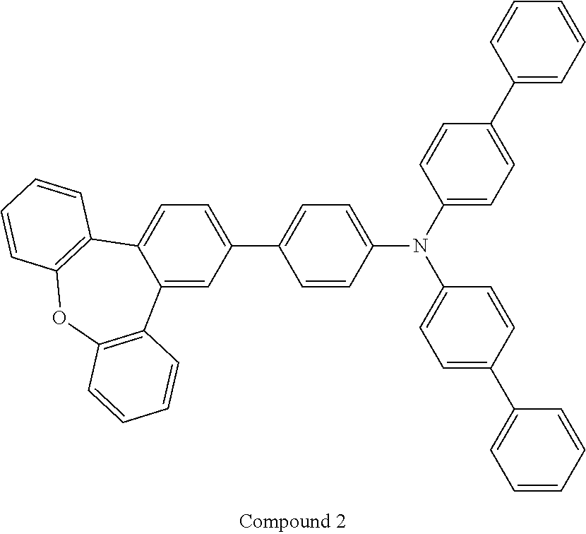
C12=CC(C3=CC=C(N(C4=CC=C(C5=CC=CC=C5)C=C4)C4=CC=C(C5=CC=CC=C5)C=C4)C=C3)=CC=C1C1=C(OC3=C2C=CC=C3)C=CC=C1
